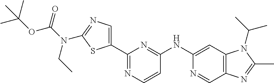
C1(NC2=NC(C3=CN=C(N(C(=O)OC(C)(C)C)CC)S3)=NC=C2)=CC2=C(C=N1)N=C(C)N2C(C)C
